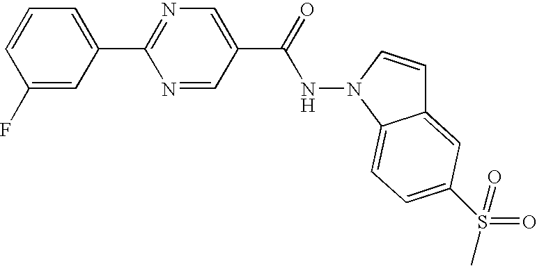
C1=CC(F)=CC(C2=NC=C(C(NN3C4=CC=C(S(=O)(=O)C)C=C4C=C3)=O)C=N2)=C1
